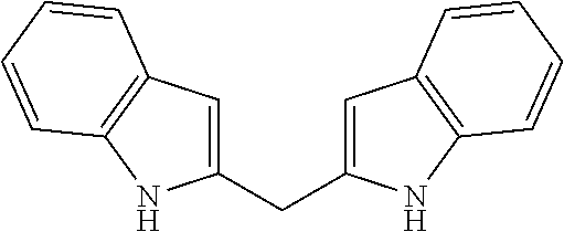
C1(CC2=CC3=C(N2)C=CC=C3)=CC2=C(N1)C=CC=C2
